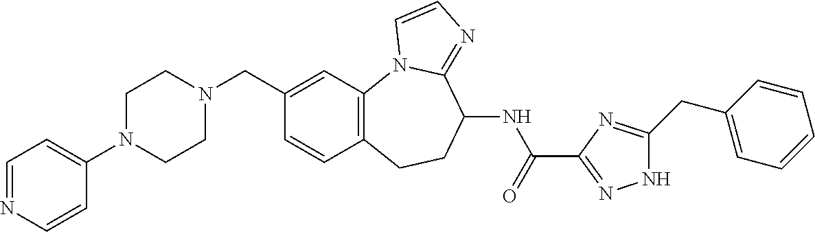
C1(CN2CCN(C3=CC=NC=C3)CC2)=CC2=C(C=C1)CCC(NC(=O)C1=NNC(CC3=CC=CC=C3)=N1)C1=NC=CN21
